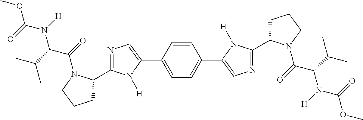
COC(N([H])C(C(C)C)C(=O)N1C(C2=NC=C(C3=CC=C(C4=CN=C(C5CCCN5C(=O)C(C(C)C)N([H])C(=O)OC)N4[H])C=C3)N2[H])CCC1)=O
